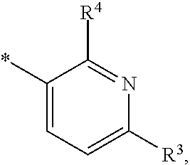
C1(*)=CC=C([R3])N=C1[R4]
